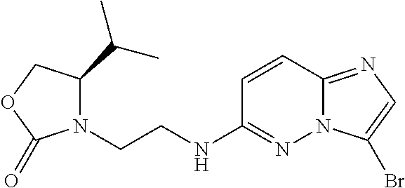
C1(NCCN2C(C(C)C)COC2=O)=NN2C(=NC=C2Br)C=C1
